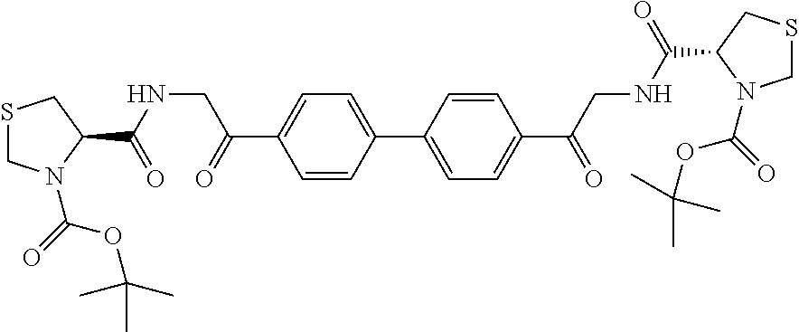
C1=CC(C2=CC=C(C(CNC(C3N(C(=O)OC(C)(C)C)CSC3)=O)=O)C=C2)=CC=C1C(CNC(=O)C1N(C(=O)OC(C)(C)C)CSC1)=O
